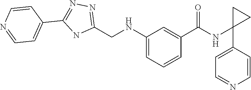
C1(CNC2=CC=CC(C(=O)NC3(C4=CC=NC=C4)CC3)=C2)=NN=C(C2=CC=NC=C2)N1
